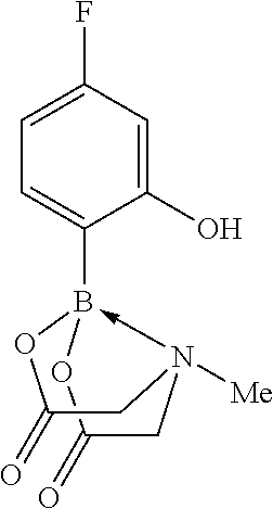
C1(=O)CN2([Me])->B(C3=CC=C(F)C=C3O)(OC(=O)C2)O1
